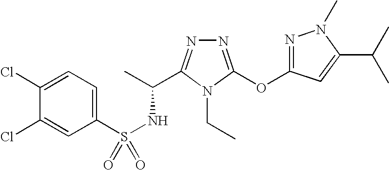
N1=C(OC2=NN(C)C(C(C)C)=C2)N(CC)C(C(C)NS(=O)(C2=CC=C(Cl)C(Cl)=C2)=O)=N1
